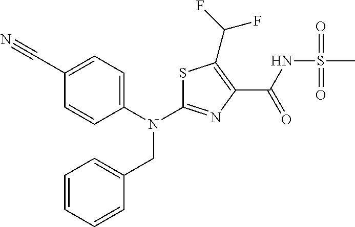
C1(C#N)=CC=C(N(C2=NC(C(NS(C)(=O)=O)=O)=C(C(F)F)S2)CC2=CC=CC=C2)C=C1
